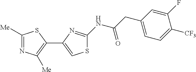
C1([Me])=NC([Me])=C(C2=CSC(NC(CC3=CC=C([CF3])C(F)=C3)=O)=N2)S1
